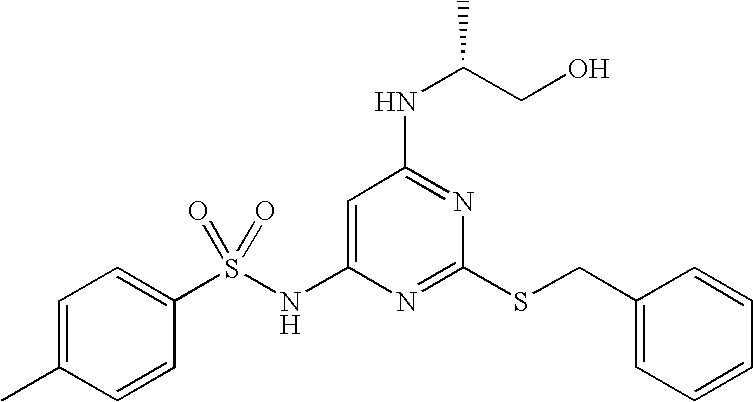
C1=C(NS(C2=CC=C(C)C=C2)(=O)=O)N=C(SCC2=CC=CC=C2)N=C1NC(CO)C
